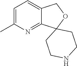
C1=C(C)N=C2C(=C1)COC21CCNCC1
